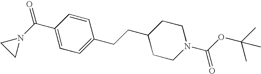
C1=C(CCC2CCN(C(OC(C)(C)C)=O)CC2)C=CC(C(N2CC2)=O)=C1
